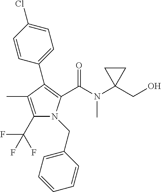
C1(C(F)(F)F)=C(C)C(C2=CC=C(Cl)C=C2)=C(C(N(C2(CO)CC2)C)=O)N1CC1=CC=CC=C1
